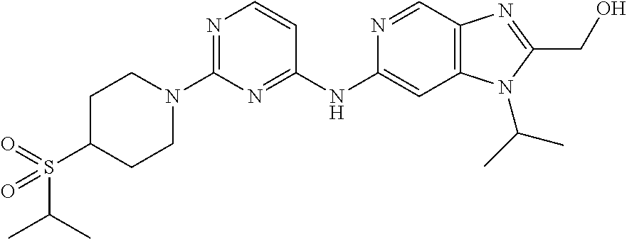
C1(N2CCC(S(C(C)C)(=O)=O)CC2)=NC=CC(NC2=CC3=C(C=N2)N=C(CO)N3C(C)C)=N1
